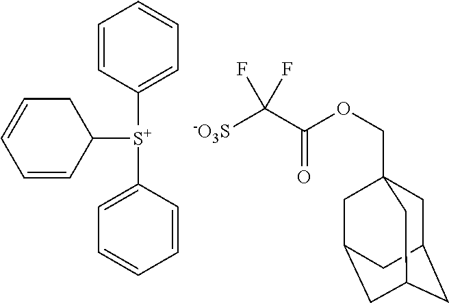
C1=CC([S+](C2CC=CC=C2)C2=CC=CC=C2)=CC=C1.[-O3S]C(C(OCC12CC3CC(CC(C1)C3)C2)=O)(F)F
